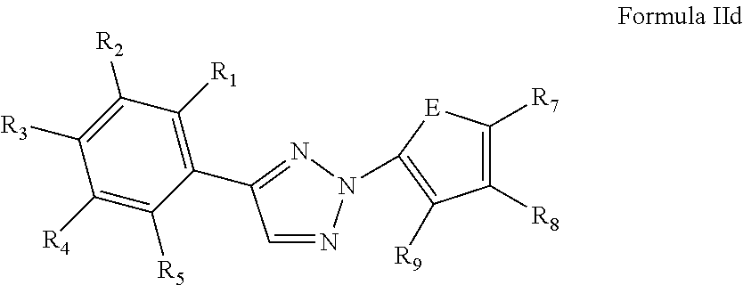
C1([R4])=C([R5])C(C2=NN(C3=C([R9])C([R8])=C([R7])[E]3)N=C2)=C([R1])C([R2])=C1[R3]
